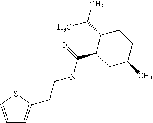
C(CNC(C1CC(C)CCC1C(C)C)=O)C1=CC=CS1
